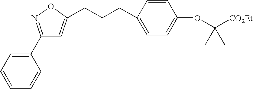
C1(C2=CC=CC=C2)=NOC(CCCC2=CC=C(OC([CO2Et])(C)C)C=C2)=C1
